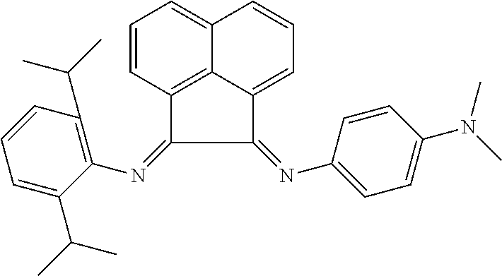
C12=C3C(=CC=CC3=CC=C1)C(=NC1=CC=C(N(C)C)C=C1)C2=NC1=C(C(C)C)C=CC=C1C(C)C
